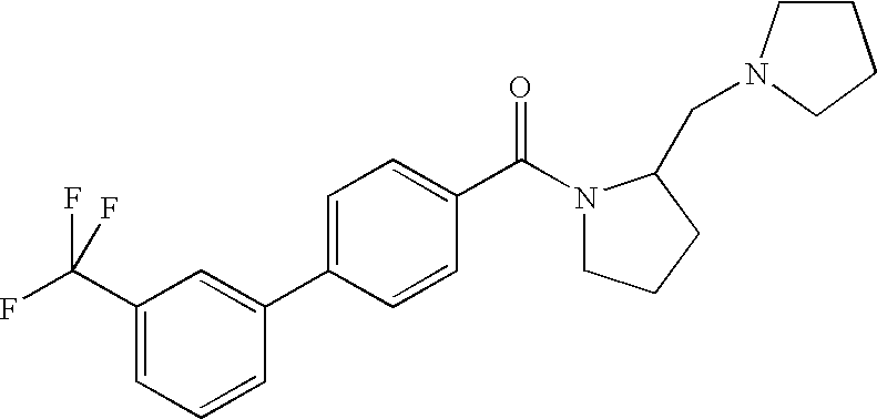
C1=C(C(F)(F)F)C=C(C2=CC=C(C(N3CCCC3CN3CCCC3)=O)C=C2)C=C1
